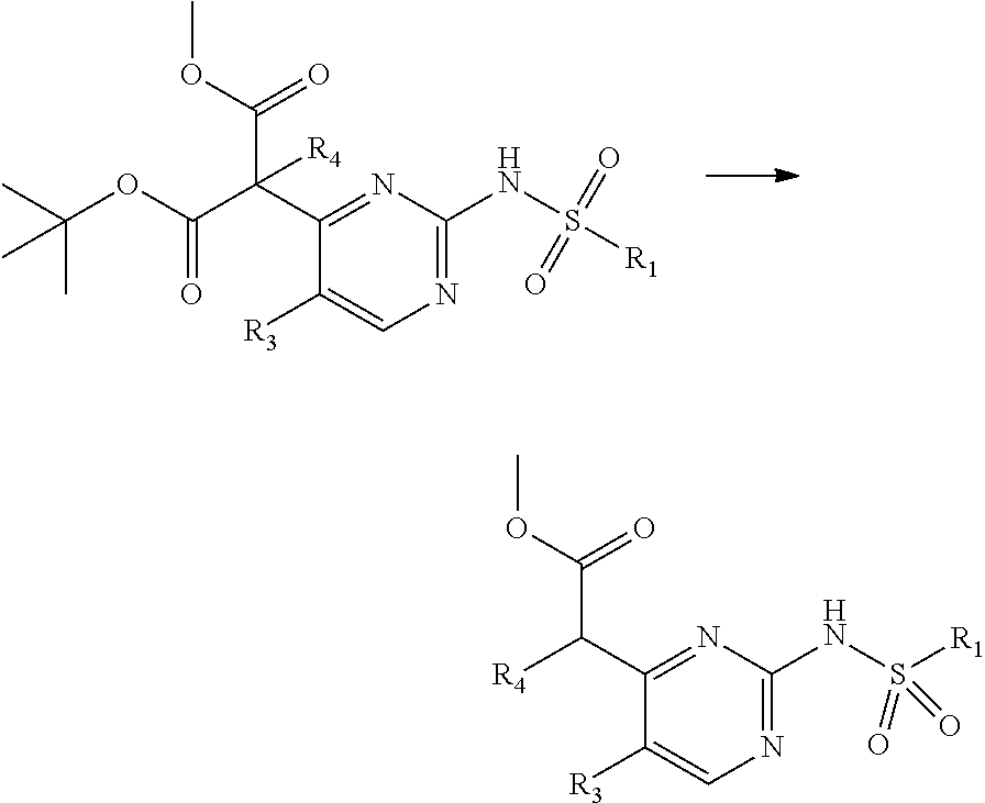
N(S(=O)(=O)[R1])C1=NC=C([R3])C(C(C(=O)OC(C)(C)C)(C(OC)=O)[R4])=N1.N(S(=O)(=O)[R1])C1=NC=C([R3])C(C([R4])C(OC)=O)=N1
